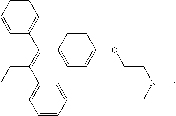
CCC(=C(C1=CC=CC=C1)C1=CC=C(OCCN(C)C)C=C1)C1=CC=CC=C1
